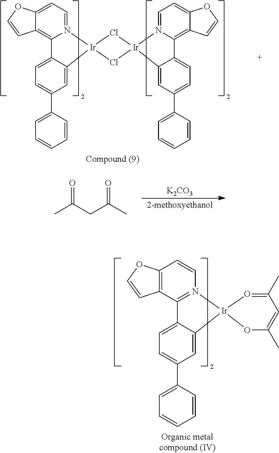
[K2CO3].O=C(CC(C)=O)C.C1=C2C(=CC(C3=CC=CC=C3)=C1)[Ir]1(N3=CC=C4C(=C23)C=CO4)Cl[Ir]2(C3=CC(C4=CC=CC=C4)=CC=C3C3=C4C(=CC=N32)OC=C4)Cl1.C1=C2C(=CC(C3=CC=CC=C3)=C1)[Ir]1(N3=C2C2=C(C=C3)OC=C2)OC(C)=CC(C)=O1
